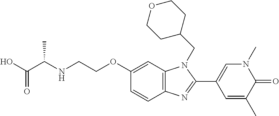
C1(OCCNC(C(O)=O)C)=CC2=C(C=C1)N=C(C1=CN(C)C(=O)C(C)=C1)N2CC1CCOCC1
